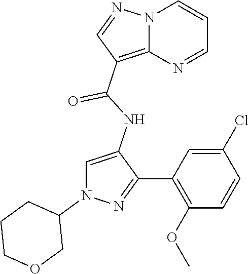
N12C(=C(C(NC3=CN(C4CCCOC4)N=C3C3=C(OC)C=CC(Cl)=C3)=O)C=N1)N=CC=C2
